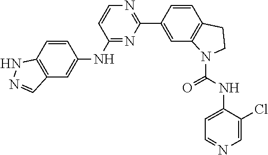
C1=C(NC(=O)N2C3=C(C=CC(C4=NC=CC(NC5=CC6=C(NN=C6)C=C5)=N4)=C3)CC2)C(Cl)=CN=C1
